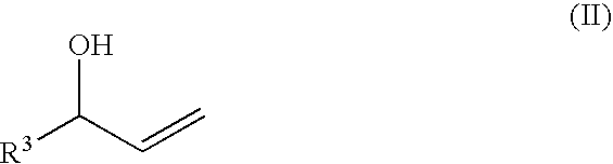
[R3]C(C=C)O
